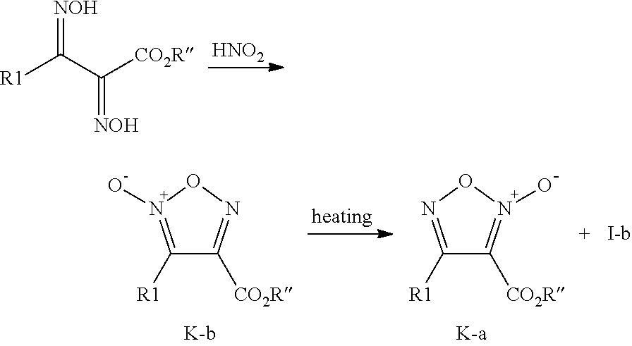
[R1]C(C([CO2R])=[NOH])=[NOH].[HNO2].C1([R1])=N(O)ON=C1[CO2R].C1([R1])=NON(O)=C1[CO2R]
